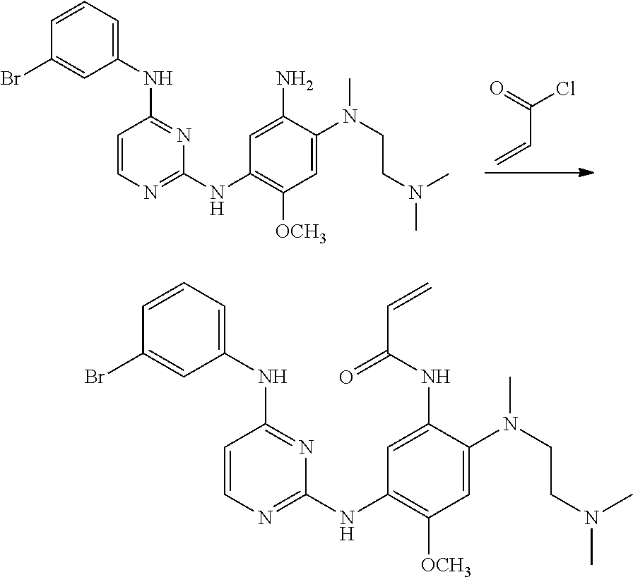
C1=CN=C(NC2=C([OCH3])C=C(N(CCN(C)C)C)C(N)=C2)N=C1NC1=CC=CC(Br)=C1.O=C(Cl)C=C.C1=CN=C(NC2=C([OCH3])C=C(N(CCN(C)C)C)C(NC(=O)C=C)=C2)N=C1NC1=CC=CC(Br)=C1
